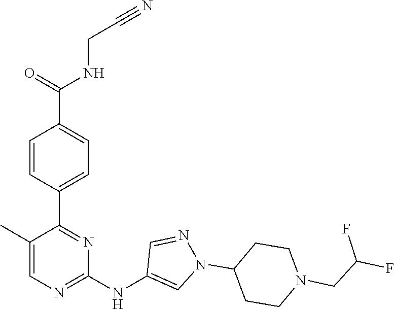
C1(C2=NC(NC3=CN(C4CCN(CC(F)F)CC4)N=C3)=NC=C2C)=CC=C(C(NCC#N)=O)C=C1
